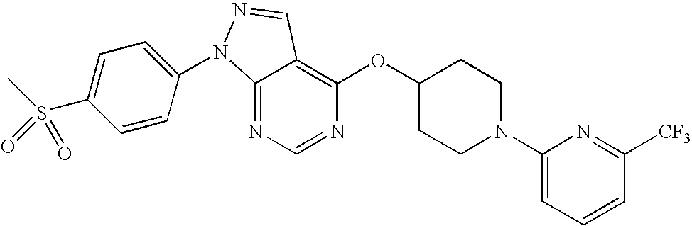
C12=NC=NC(OC3CCN(C4=CC=CC([CF3])=N4)CC3)=C1C=NN2C1=CC=C(S(C)(=O)=O)C=C1
